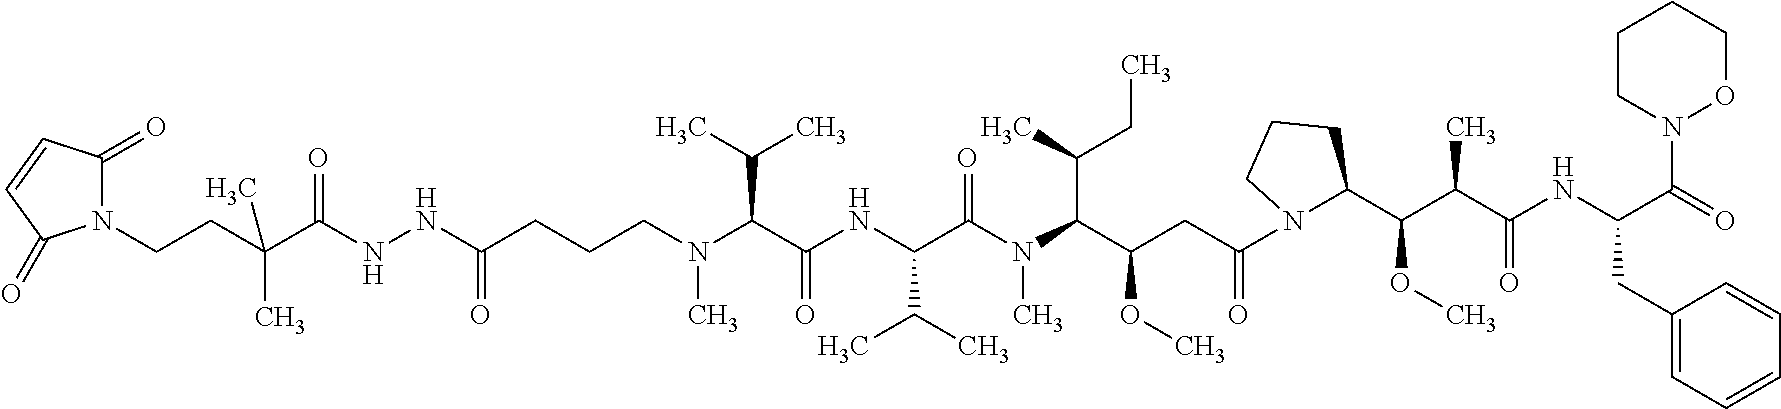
C(CN(C(C(NC(C(N(C(C(CC(=O)N1CCCC1C(OC)C(C(NC(C(=O)N1OCCCC1)CC1=CC=CC=C1)=O)C)OC)C(C)CC)C)=O)C(C)C)=O)C(C)C)C)CC(NNC(C(CCN1C(=O)C=CC1=O)(C)C)=O)=O
